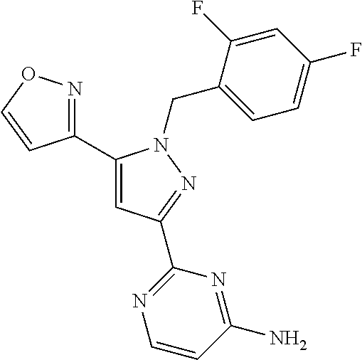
C1(C2=CC(C3=NC=CC(N)=N3)=NN2CC2=CC=C(F)C=C2F)=NOC=C1
